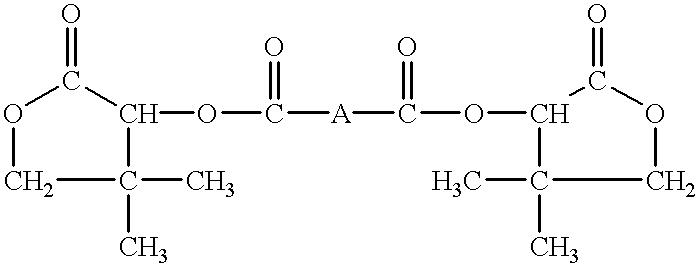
O1CC(C)(C)C(OC([A]C(=O)OC2C(C)(C)COC2=O)=O)C1=O
